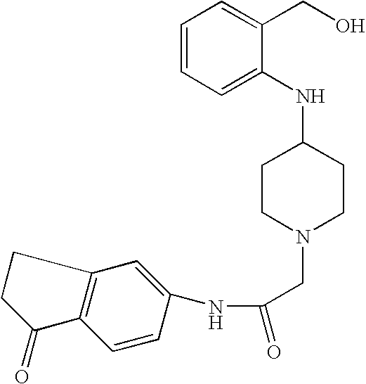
C(CN1CCC(NC2=CC=CC=C2CO)CC1)(NC1=CC2=C(C=C1)C(=O)CC2)=O
